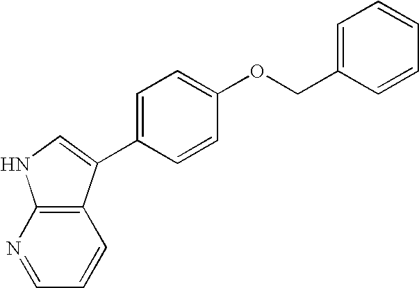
C1=CC(C2=CNC3=C2C=CC=N3)=CC=C1OCC1=CC=CC=C1
